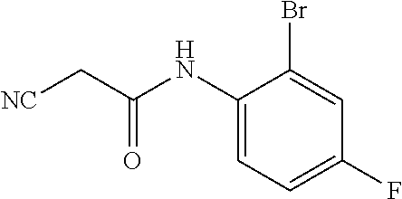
C1(NC(C[NC])=O)=CC=C(F)C=C1Br
